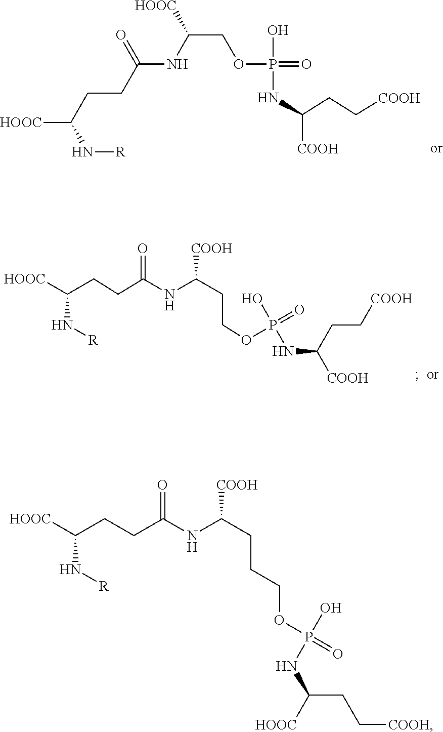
C(OP(=O)(O)NC([COOH])CC[COOH])C(NC(CCC([HOOC])N[R])=O)[HOOC].[HOOC]C(CCC(NC(CCCOP(=O)(O)NC([HOOC])CC[COOH])[COOH])=O)N[R].[HOOC]C(CCC(NC(CCOP(=O)(O)NC(CC[COOH])[COOH])[COOH])=O)N[R]
